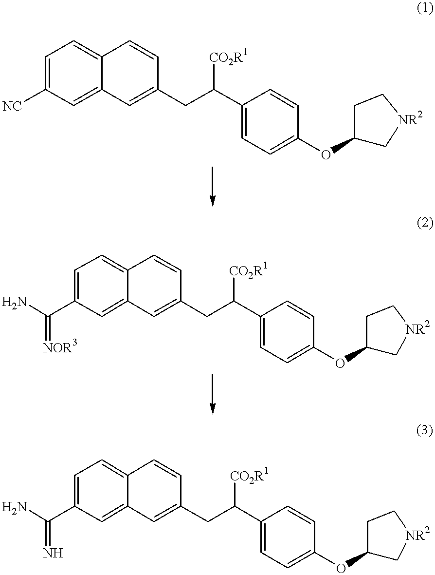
C1=C([NC])C=C2C(=C1)C=CC(CC(C1=CC=C(OC3C[NR2]CC3)C=C1)[CO2R1])=C2.C1=C(C(N)=[NOR3])C=C2C(=C1)C=CC(CC(C1=CC=C(OC3C[NR2]CC3)C=C1)[CO2R1])=C2.C1=C(C(N)=N)C=C2C(=C1)C=CC(CC(C1=CC=C(OC3C[NR2]CC3)C=C1)[CO2R1])=C2
